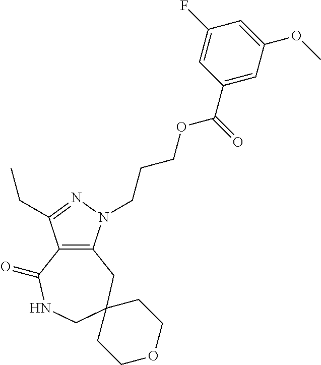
C12=C(N(CCCOC(C3=CC(OC)=CC(F)=C3)=O)N=C1CC)CC1(CNC2=O)CCOCC1
